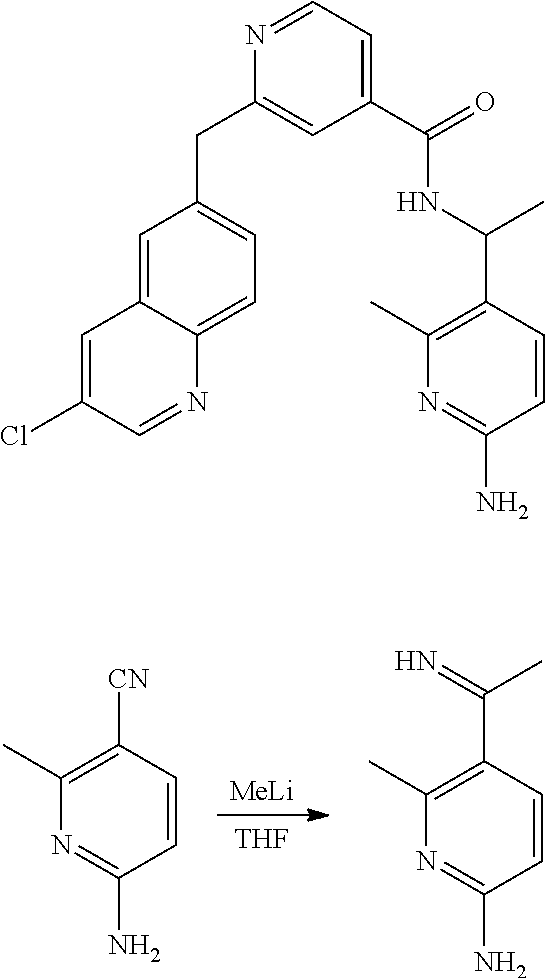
[MeLi].[THF].[CN]C1=C(C)N=C(N)C=C1.C(C1=C(C)N=C(N)C=C1)(=N)C.C1=C2C(=CC=C1CC1=CC(C(=O)NC(C3=C(C)N=C(N)C=C3)C)=CC=N1)N=CC(Cl)=C2
